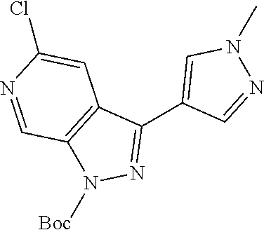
C1(C2=CN(C)N=C2)=NN([Boc])C2=C1C=C(Cl)N=C2
